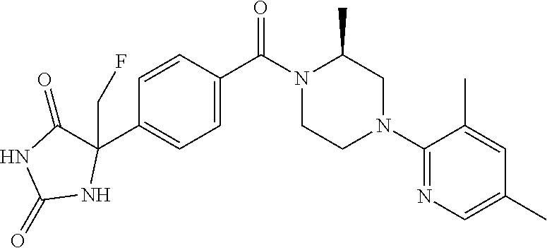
C1=CC(C(N2CCN(C3=NC=C(C)C=C3C)CC2C)=O)=CC=C1C1(CF)C(=O)NC(=O)N1
